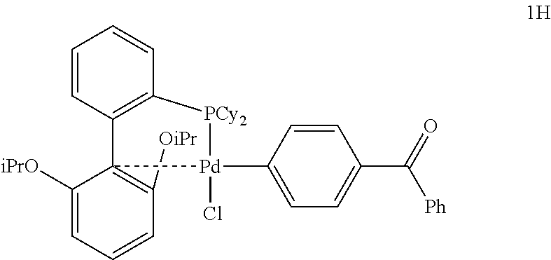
[OiPr]C1=C2(C3=C(C=CC=C3)[PCy2][Pd]2(C2=CC=C(C([Ph])=O)C=C2)Cl)C([iPrO])=CC=C1
